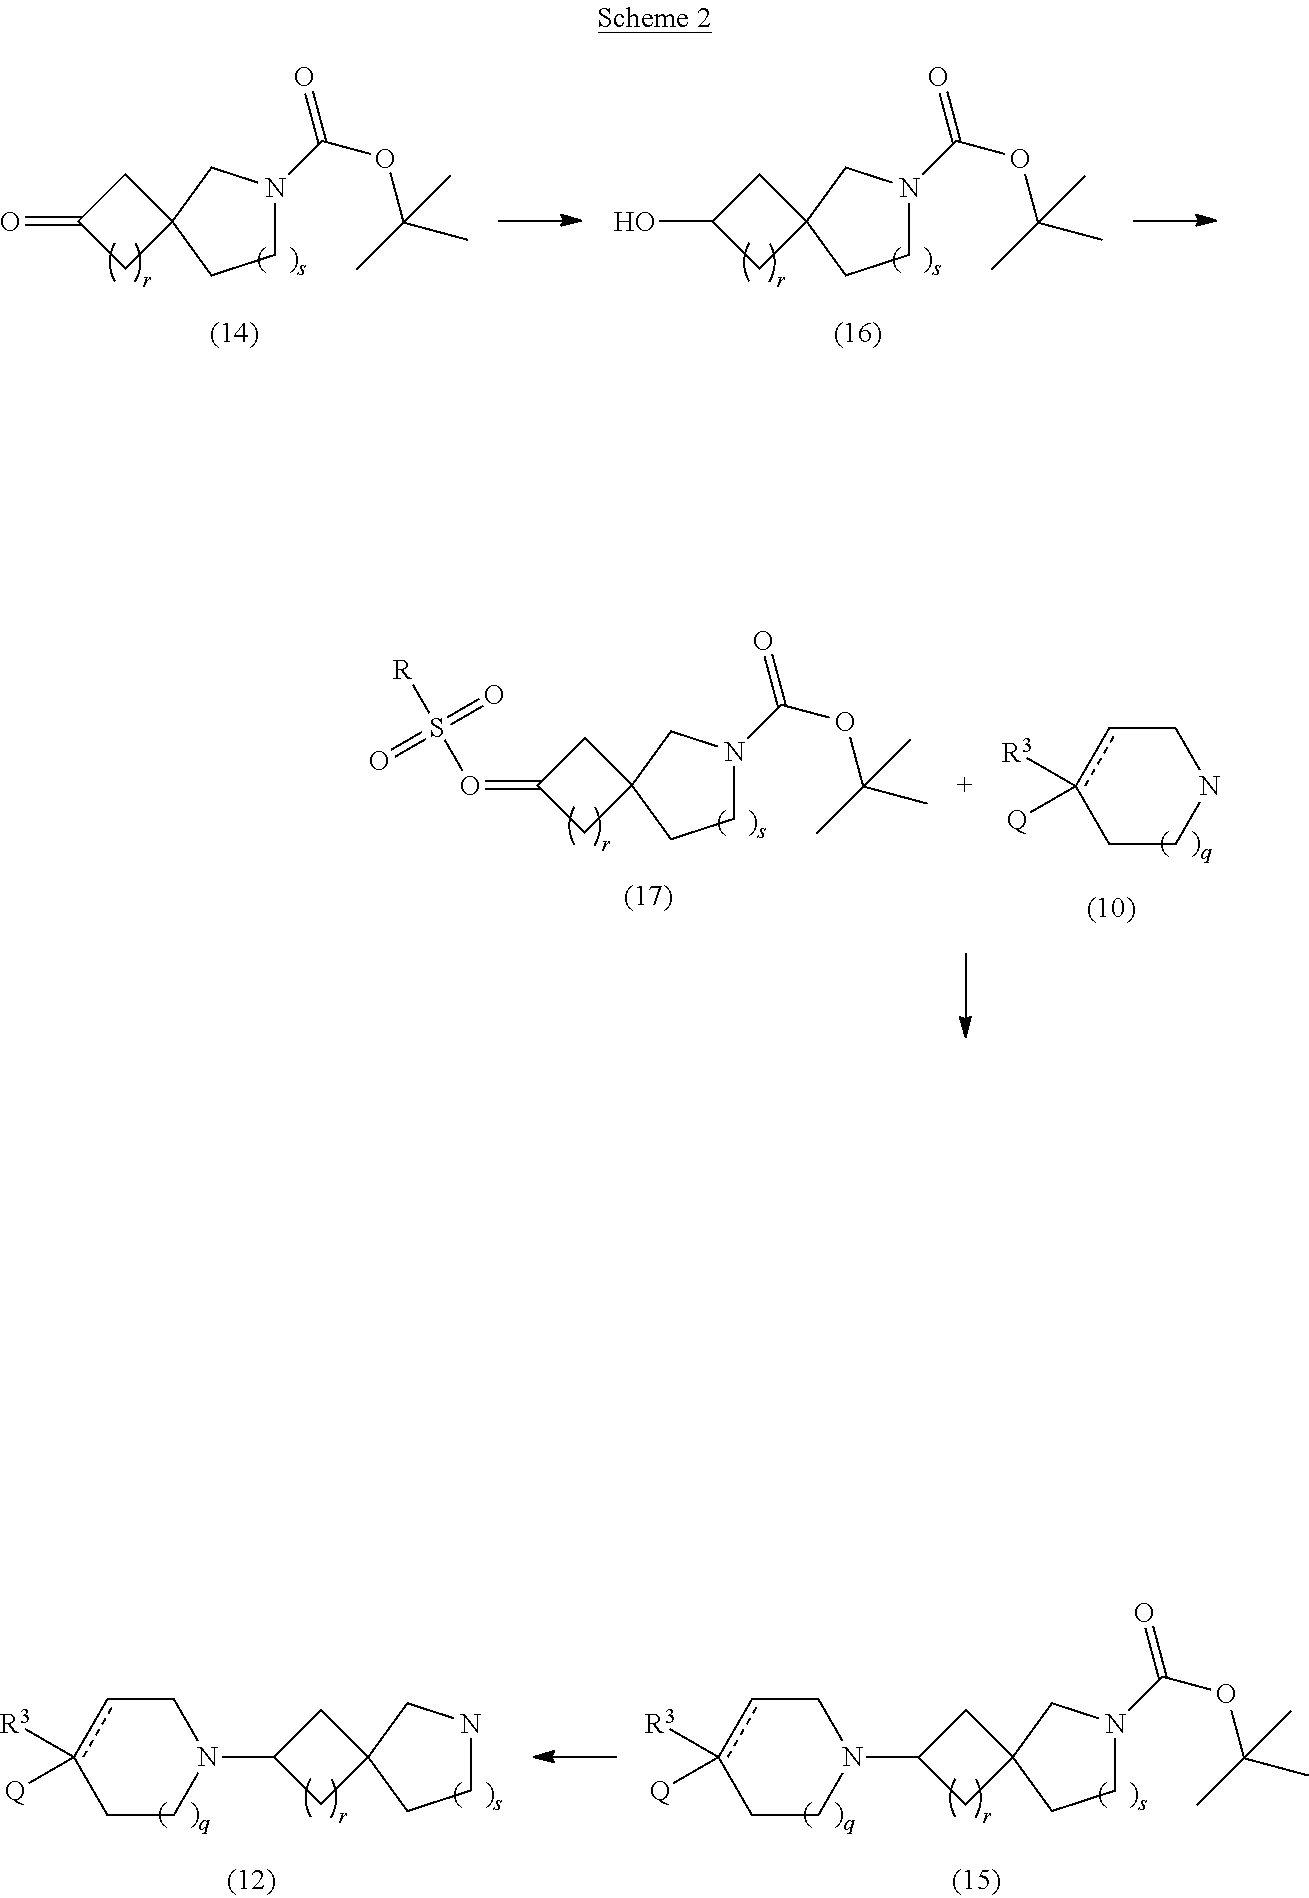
C1N(C(OC(C)(C)C)=O)CC2(C1)CC(=O)C2.C1N(C(OC(C)(C)C)=O)CC2(C1)CC(O)C2.C1CNCcc1([R3])[Q].C1N(C(OC(C)(C)C)=O)CC2(C1)CC(=OS([R])(=O)=O)C2.C1N(C(OC(C)(C)C)=O)CC2(C1)CC(N1CCc([R3])([Q])cC1)C2.C1NCC2(C1)CC(N1CCc([R3])([Q])cC1)C2
